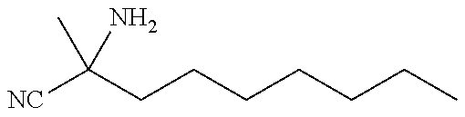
[NC]C(CCCCCCC)(N)C
